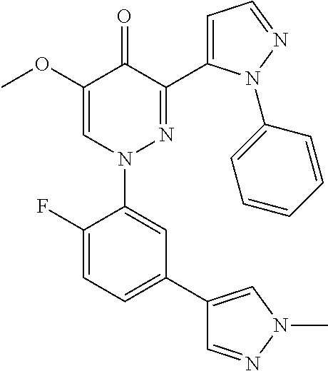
C1(C2=CN(C)N=C2)=CC=C(F)C(N2N=C(C3=CC=NN3C3=CC=CC=C3)C(=O)C(OC)=C2)=C1
